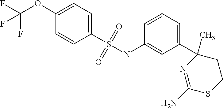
C1(S(NC2=CC(C3(C)N=C(N)SCC3)=CC=C2)(=O)=O)=CC=C(OC(F)(F)F)C=C1
